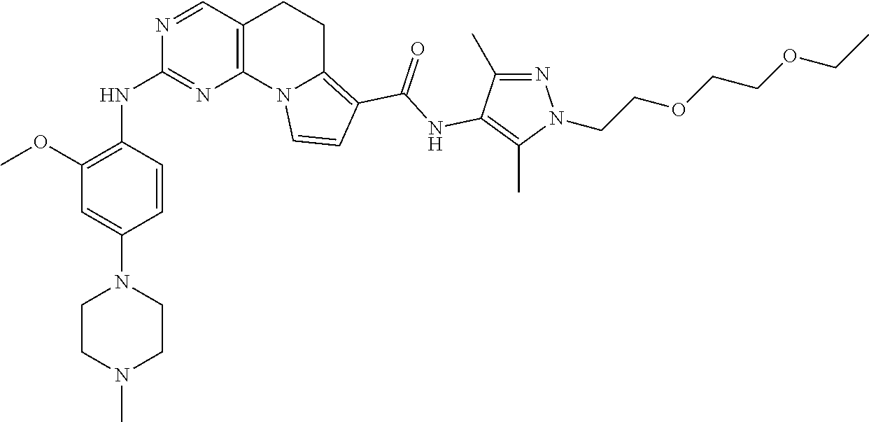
C1CN(C)CCN1C1=CC(OC)=C(NC2=NC3=C(CCC4=C(C(=O)NC5=C(C)N(CCOCCOCC)N=C5C)C=CN43)C=N2)C=C1
